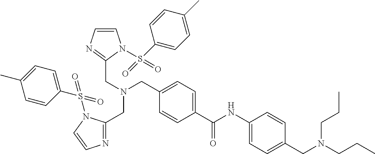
C1=C(C(NC2=CC=C(CN(CCC)CCC)C=C2)=O)C=CC(CN(CC2=NC=CN2S(=O)(C2=CC=C(C)C=C2)=O)CC2=NC=CN2S(=O)(C2=CC=C(C)C=C2)=O)=C1
